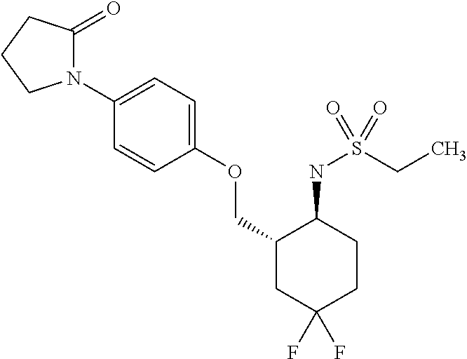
N1(C2=CC=C(OCC3CC(F)(F)CCC3NS(CC)(=O)=O)C=C2)C(=O)CCC1
